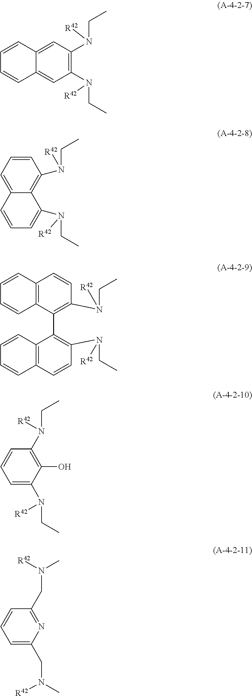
C(C)N(C1=C(N(CC)[R42])C=C2C(=C1)C=CC=C2)[R42].C1(N(CC)[R42])=C2C(=CC=C1)C=CC=C2N(CC)[R42].C1=CC2=C(C=C1)C(C1=C(N(CC)[R42])C=CC3=C1C=CC=C3)=C(N(CC)[R42])C=C2.C1(O)=C(N(CC)[R42])C=CC=C1N(CC)[R42].N1=C(CN(C)[R42])C=CC=C1CN(C)[R42]
